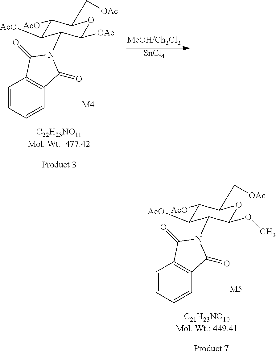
[SnCl4].C1([AcO])C([AcO])C(N2C(=O)C3=C(C2=O)C=CC=C3)C([OAc])OC1C[OAc].[M4].C1([AcO])C([AcO])C(N2C(=O)C3=C(C2=O)C=CC=C3)C(OC)OC1C[OAc].[M5]
